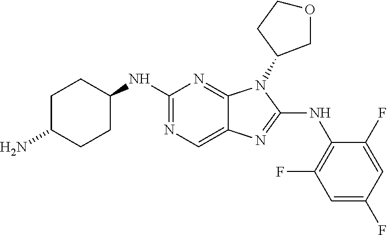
N1=C(NC2=C(F)C=C(F)C=C2F)N(C2COCC2)C2=NC(NC3CCC(N)CC3)=NC=C12
